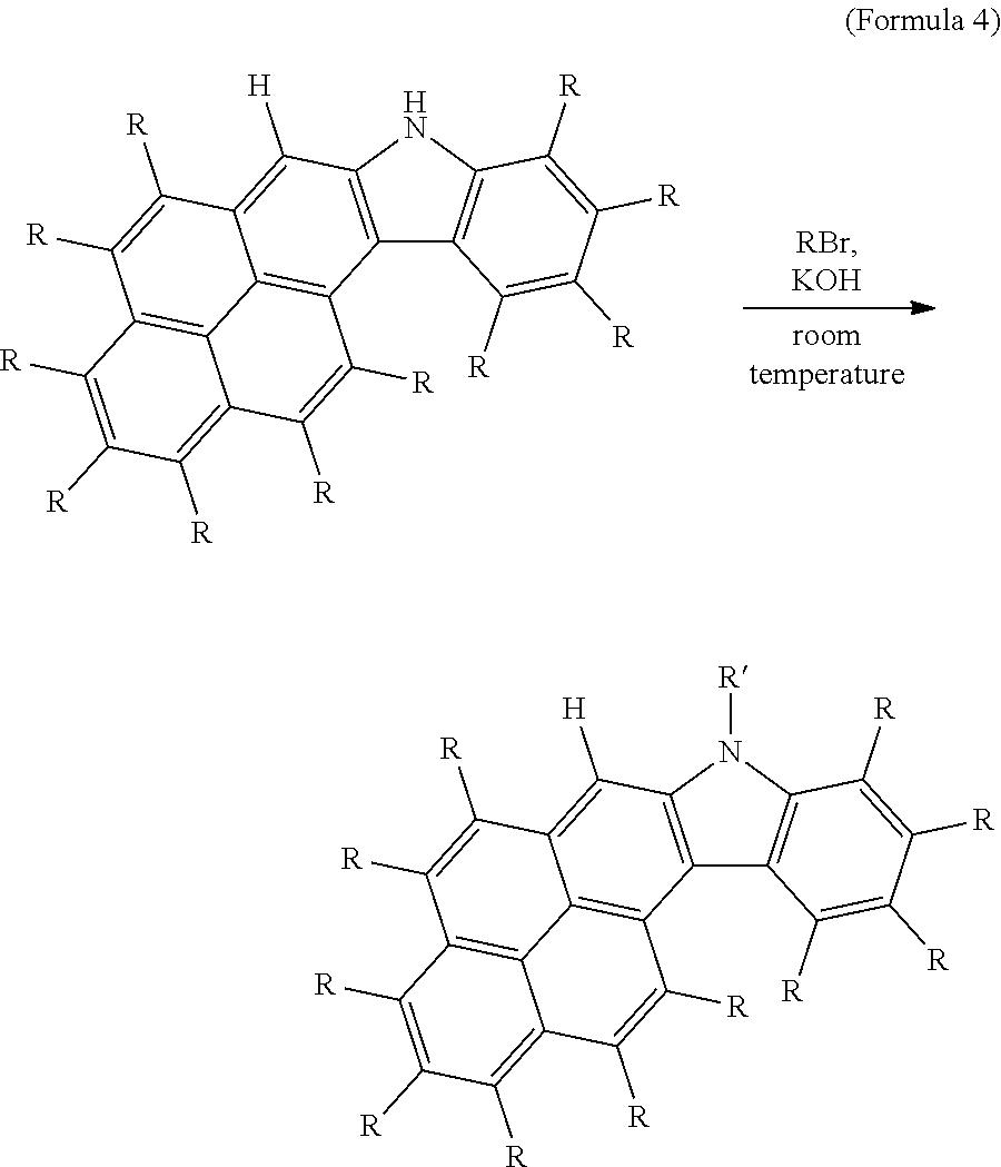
C12=C(NC3=C1C([R])=C([R])C([R])=C3[R])C([H])=C1C3=C2C([R])=C([R])C2=C([R])C([R])=C([R])C(=C32)C([R])=C1[R].C12=C(N([R])C3=C1C([R])=C([R])C([R])=C3[R])C([H])=C1C3=C2C([R])=C([R])C2=C([R])C([R])=C([R])C(=C32)C([R])=C1[R]
